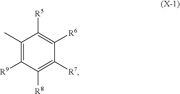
C1(C)=C([R9])C([R8])=C([R7])C([R6])=C1[R5]
